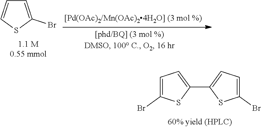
C1=C(Br)SC=C1.C1(C2=CC=C(Br)S2)=CC=C(Br)S1
